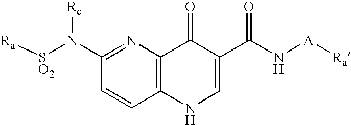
[Ra][SO2]N(C1=NC2=C(C=C1)NC=C(C(N[A][Ra])=O)C2=O)[Rc]
